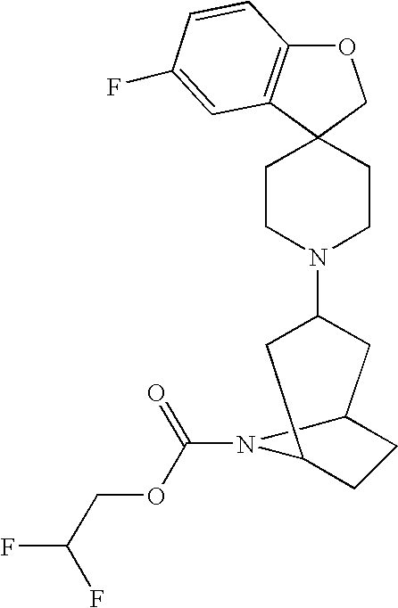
O1C2=C(C3(C1)CCN(C1CC4CCC(C1)N4C(=O)OCC(F)F)CC3)C=C(F)C=C2
